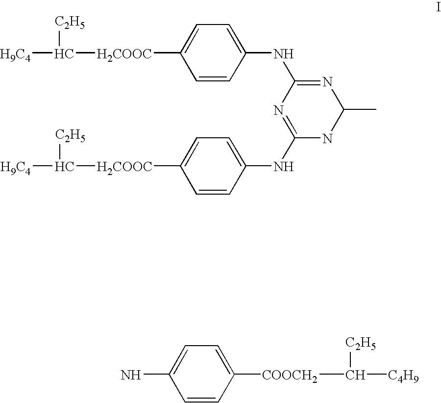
[H9C4]C([H2COOC]C1=CC=C(NC2=NC(C)NC(NC3=CC=C([H2COOC]C([H9C4])[C2H5])C=C3)=N2)C=C1)[C2H5].NC1=CC=C([COOCH2]C([C4H9])[C2H5])C=C1
